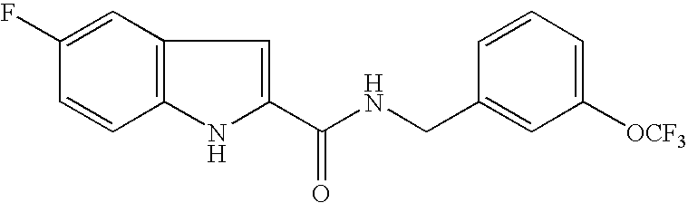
C1(C(NCC2=CC([OCF3])=CC=C2)=O)=CC2=C(N1)C=CC(F)=C2
